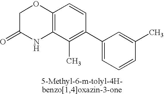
C12=C(C(C)=C(C3=CC=CC(C)=C3)C=C1)NC(=O)CO2
